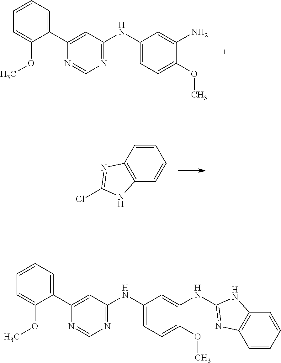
C1(C2=CC(NC3=CC=C(OC)C(N)=C3)=NC=N2)=CC=CC=C1OC.C1=CC2=C(C=C1)NC(Cl)=N2.C1(C2=CC(NC3=CC=C(OC)C(NC4=NC5=C(C=CC=C5)N4)=C3)=NC=N2)=CC=CC=C1OC
